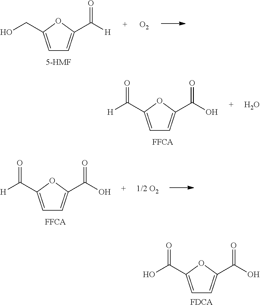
C1=C(C(O)=O)OC(C(O)=O)=C1.[FDCA].C1=C(C([H])=O)OC(C(O)=O)=C1.O.C1=C(C([H])=O)OC(C(O)=O)=C1.[1/2 O2].C1=C(CO)OC(C([H])=O)=C1.[O2]
